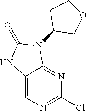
C12=CN=C(Cl)N=C1N(C1COCC1)C(=O)N2
